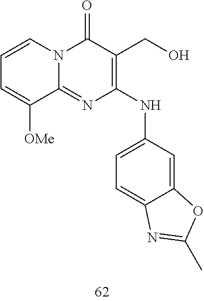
C1=CC=C([OMe])C2=NC(NC3=CC=C4C(=C3)OC(C)=N4)=C(CO)C(=O)N12
